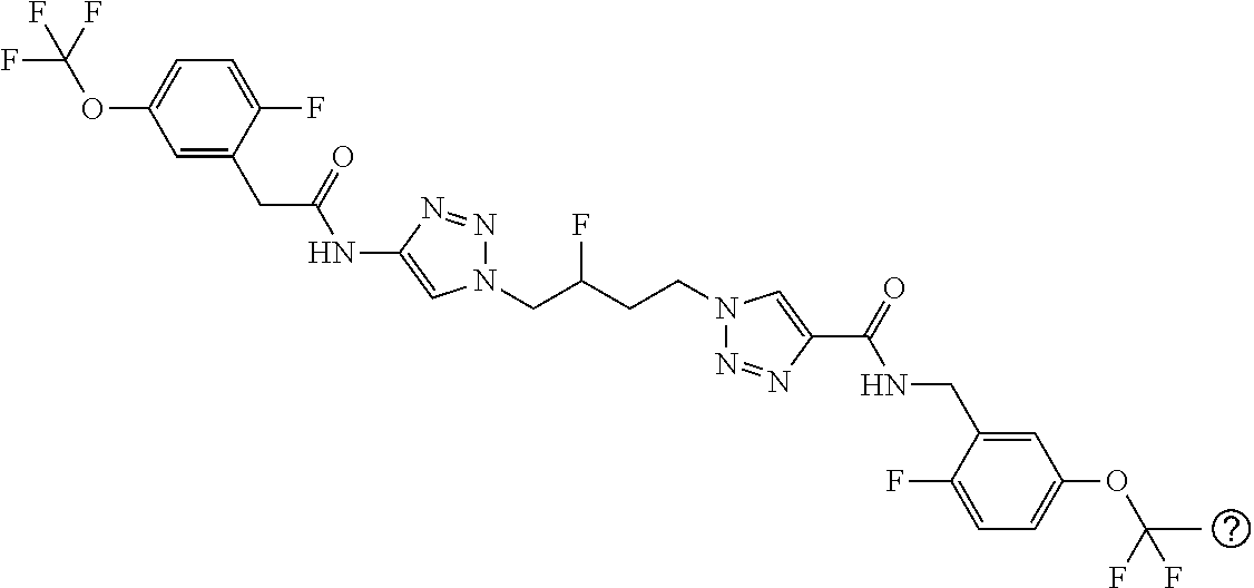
C1(NC(CC2=CC(OC(F)(F)F)=CC=C2F)=O)=CN(CC(CCN2N=NC(C(=O)NCC3=CC(OC(C)(F)F)=CC=C3F)=C2)F)N=N1
